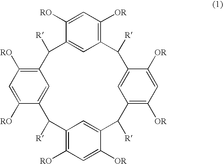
C1([RO])=CC([RO])=C2C=C1C([R])C1=C([RO])C=C([OR])C(=C1)C([R])C1=C([OR])C=C([OR])C(=C1)C([R])C1=C([OR])C=C([RO])C(=C1)C2[R]
